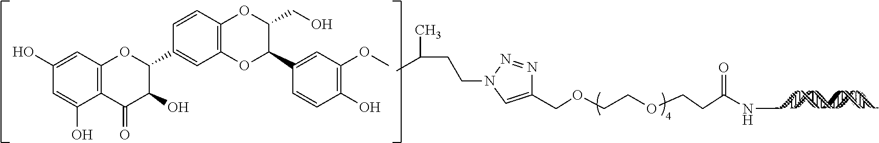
C1(COCCOCCC(NC)=O)=CN(CCC(C)C)N=N1.C12=C(C=C(O)C=C1O)OC(C1=CC3=C(C=C1)OC(CO)C(C1=CC(OC)=C(O)C=C1)O3)C(O)C2=O
